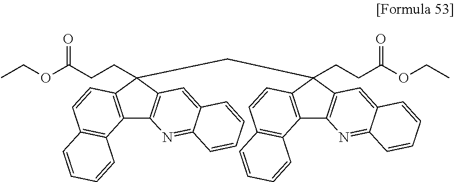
C12=C(C(CC3(CCC(OCC)=O)C4=C(C5=C3C=CC3=C5C=CC=C3)N=C3C(=C4)C=CC=C3)(CCC(OCC)=O)C3=C1N=C1C(=C3)C=CC=C1)C=CC1=C2C=CC=C1
